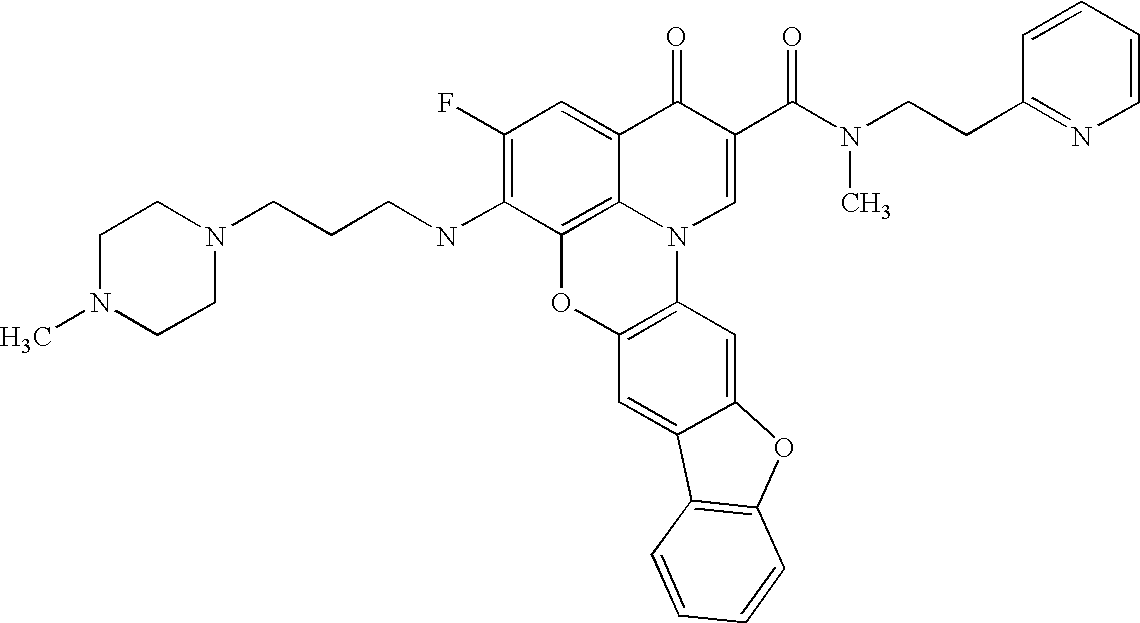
C12=C3C(=CC(F)=C1NCCCN1CCN(C)CC1)C(=O)C(C(=O)N(CCC1=NC=CC=C1)C)=CN3C1=C(O2)C=C2C(=C1)OC1=C2C=CC=C1
